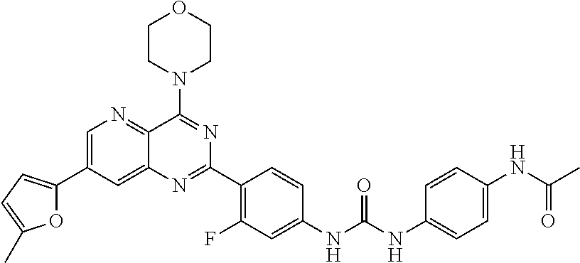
O1C(C2=CN=C3C(=C2)N=C(C2=C(F)C=C(NC(NC4=CC=C(NC(C)=O)C=C4)=O)C=C2)N=C3N2CCOCC2)=CC=C1C
